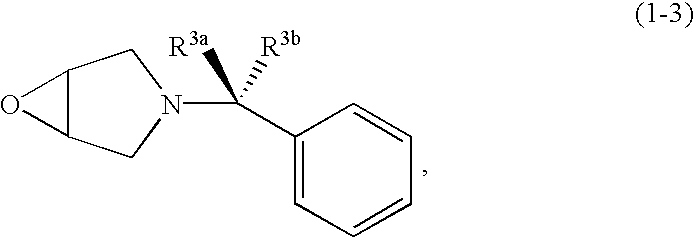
C1(C(N2CC3C(C2)O3)([R3a])[R3b])=CC=CC=C1
